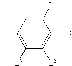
C1([L1])=CC(C)=C([L3])C([L2])=C1C
